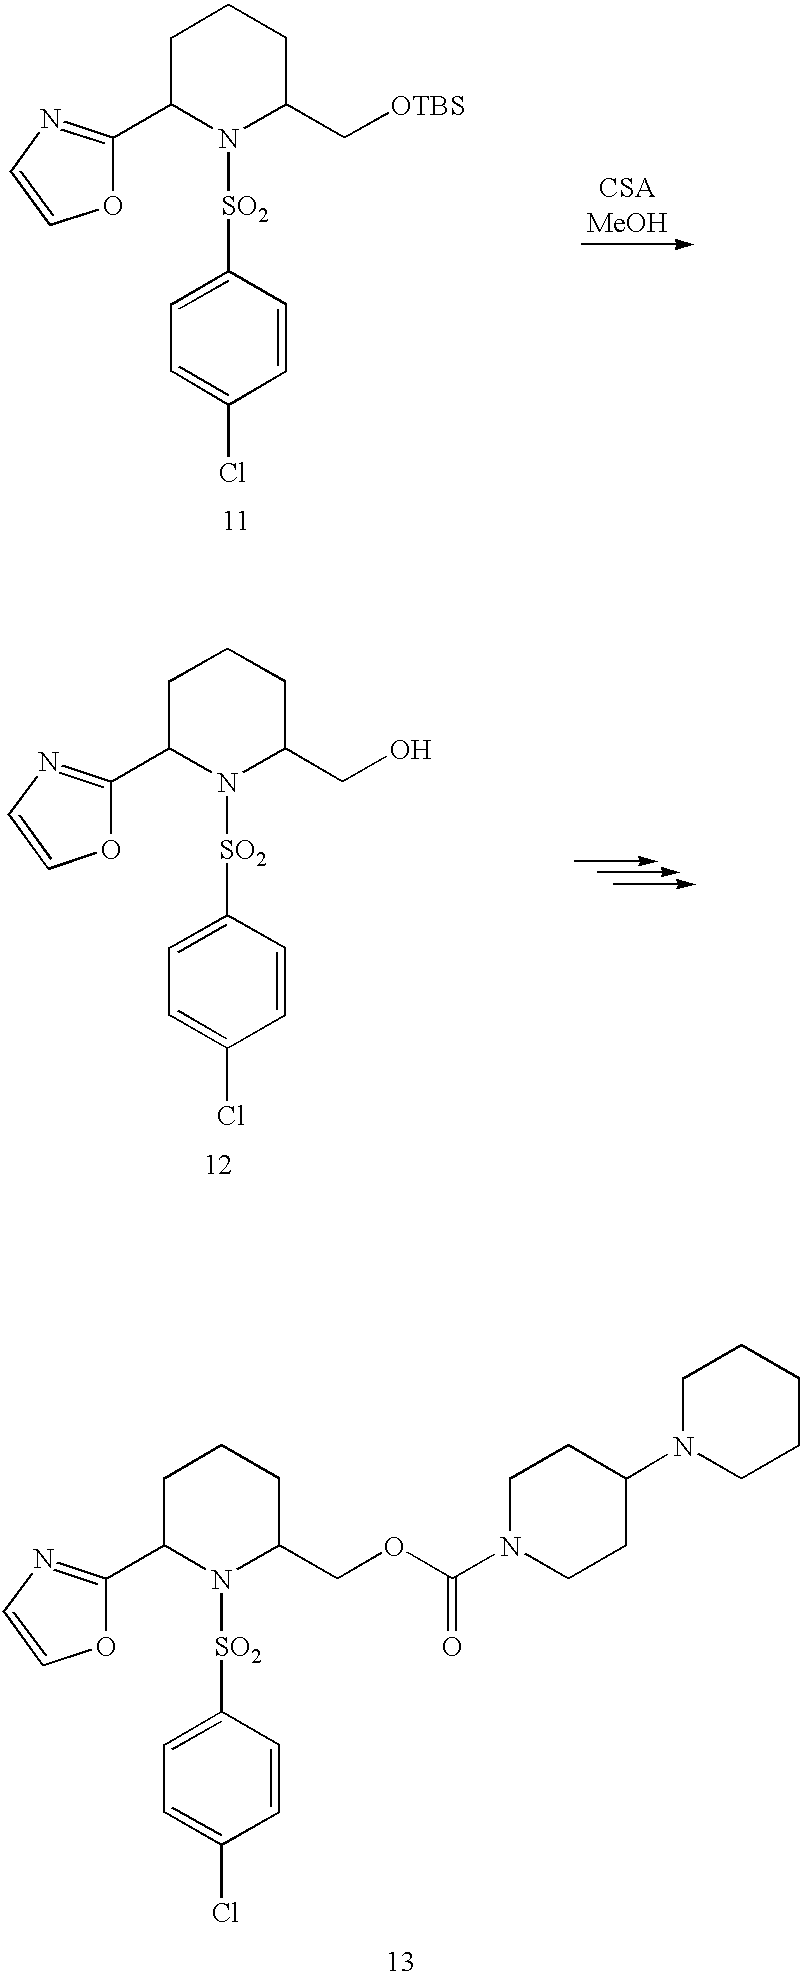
C1C(C2=NC=CO2)N([SO2]C2=CC=C(Cl)C=C2)C(C[OTBS])CC1.C1C(C2=NC=CO2)N([SO2]C2=CC=C(Cl)C=C2)C(CO)CC1.C1C(C2=NC=CO2)N([SO2]C2=CC=C(Cl)C=C2)C(COC(N2CCC(N3CCCCC3)CC2)=O)CC1
